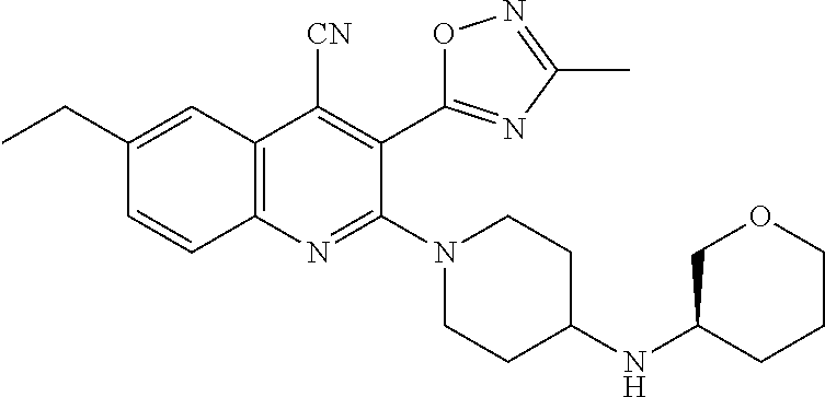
C1(CC)=CC2=C(N=C(N3CCC(NC4COCCC4)CC3)C(C3=NC(C)=NO3)=C2[CN])C=C1
